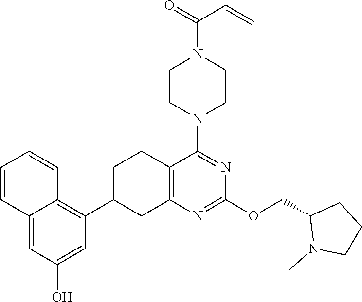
C12=CC(O)=CC(C3CC4=C(CC3)C(N3CCN(C(=O)C=C)CC3)=NC(OCC3N(C)CCC3)=N4)=C1C=CC=C2
